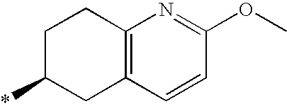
C1C(*)CC2=C(C1)N=C(OC)C=C2
